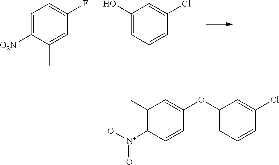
C1=C([O2N])C(C)=CC(F)=C1.C1(O)=CC=CC(Cl)=C1.C1(OC2=CC(C)=C([N+]([O-])=O)C=C2)=CC=CC(Cl)=C1
